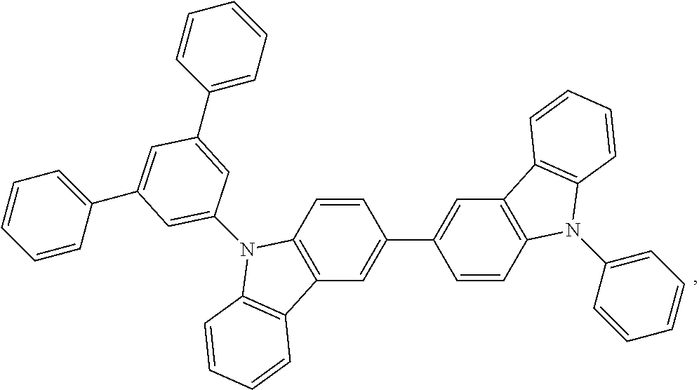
C1(C2=CC=CC=C2)=CC(C2=CC=CC=C2)=CC(N2C3=C(C=C(C4=CC5=C(C=C4)N(C4=CC=CC=C4)C4=C5C=CC=C4)C=C3)C3=C2C=CC=C3)=C1
